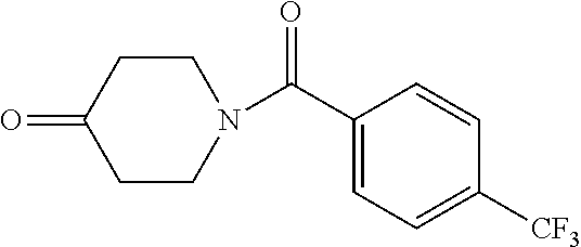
C1CC(=O)CCN1C(C1=CC=C([CF3])C=C1)=O
